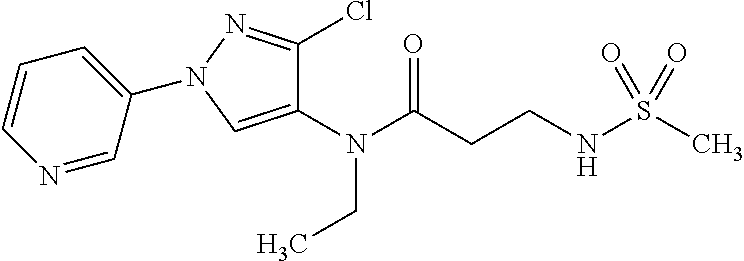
N(C(CCNS(C)(=O)=O)=O)(CC)C1=CN(C2=CC=CN=C2)N=C1Cl
